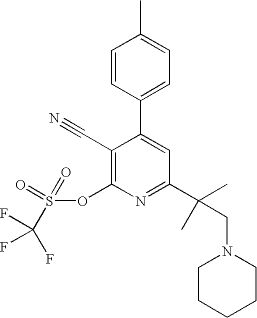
C1=CC(C2=CC(C(CN3CCCCC3)(C)C)=NC(OS(=O)(=O)C(F)(F)F)=C2C#N)=CC=C1C
